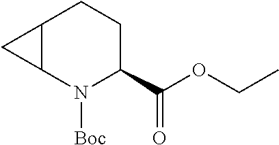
C12C(N([Boc])C(C(OCC)=O)CC1)C2
